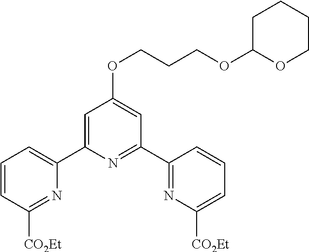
C1(C2=NC([CO2Et])=CC=C2)=NC(C2=CC=CC([CO2Et])=N2)=CC(OCCCOC2OCCCC2)=C1
